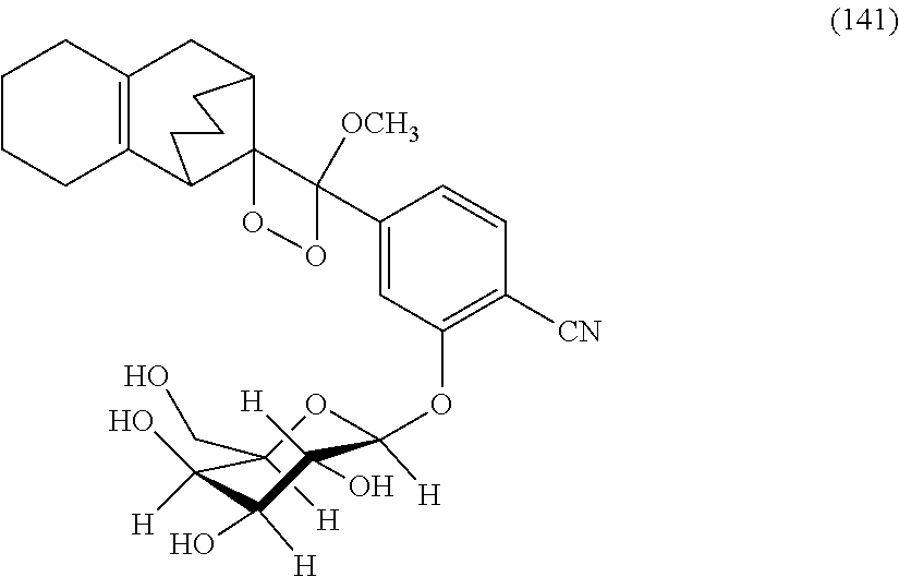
C1(CO)([H])C(O)([H])C(O)([H])C(O)([H])C(OC2=C([CN])C=CC(C3([OCH3])C4(C5C6=C(CC4CCC5)CCCC6)OO3)=C2)([H])O1
